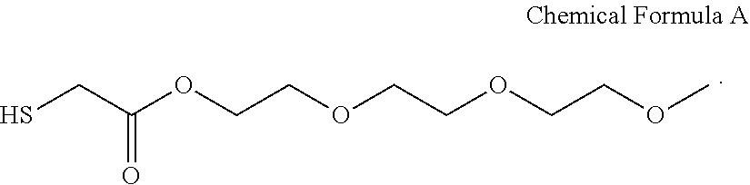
SCC(OCCOCCOCCOC)=O
